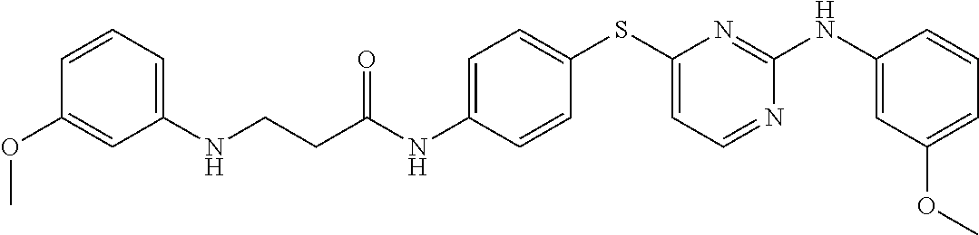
C1=C(NC(CCNC2=CC=CC(OC)=C2)=O)C=CC(SC2=CC=NC(NC3=CC(OC)=CC=C3)=N2)=C1
